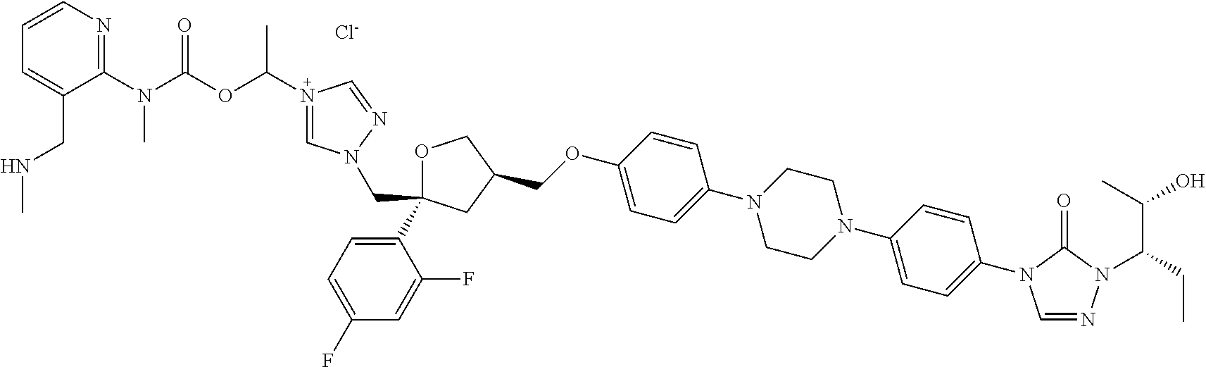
[Cl-].C1OC(C2=CC=C(F)C=C2F)(CN2C=N(C(OC(N(C3=NC=CC=C3CNC)C)=O)C)C=N2)CC1COC1=CC=C(N2CCN(C3=CC=C(N4C=NN(C(CC)C(C)O)C4=O)C=C3)CC2)C=C1
